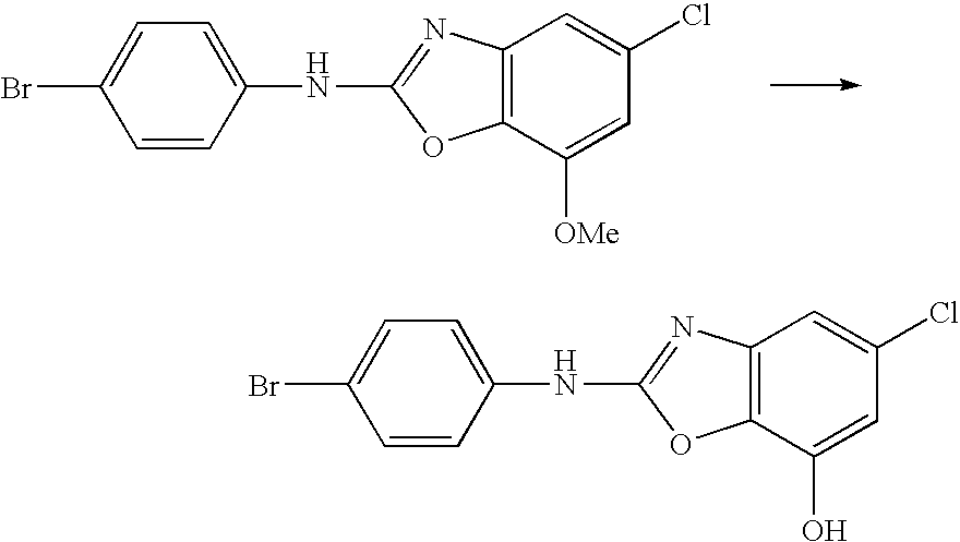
C1=CC(NC2=NC3=C(O2)C([OMe])=CC(Cl)=C3)=CC=C1Br.C1=CC(NC2=NC3=C(O2)C(O)=CC(Cl)=C3)=CC=C1Br
